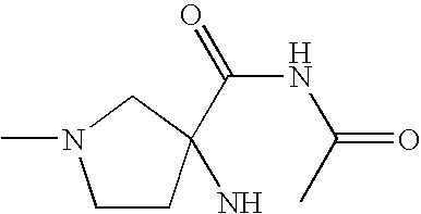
C1CC(N)(C(NC(C)=O)=O)CN1C
